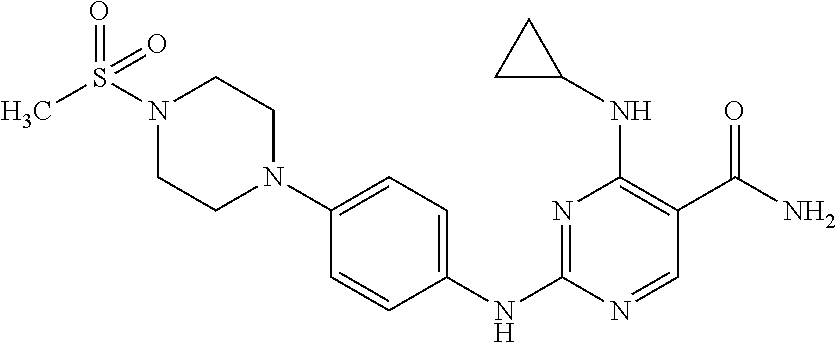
N1(S(C)(=O)=O)CCN(C2=CC=C(NC3=NC(NC4CC4)=C(C(=O)N)C=N3)C=C2)CC1
